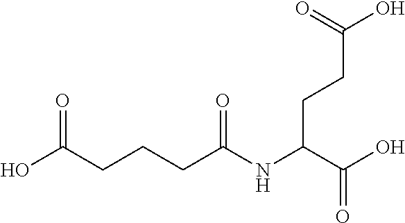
C(CCCC(NC(C(O)=O)CCC(O)=O)=O)(O)=O
